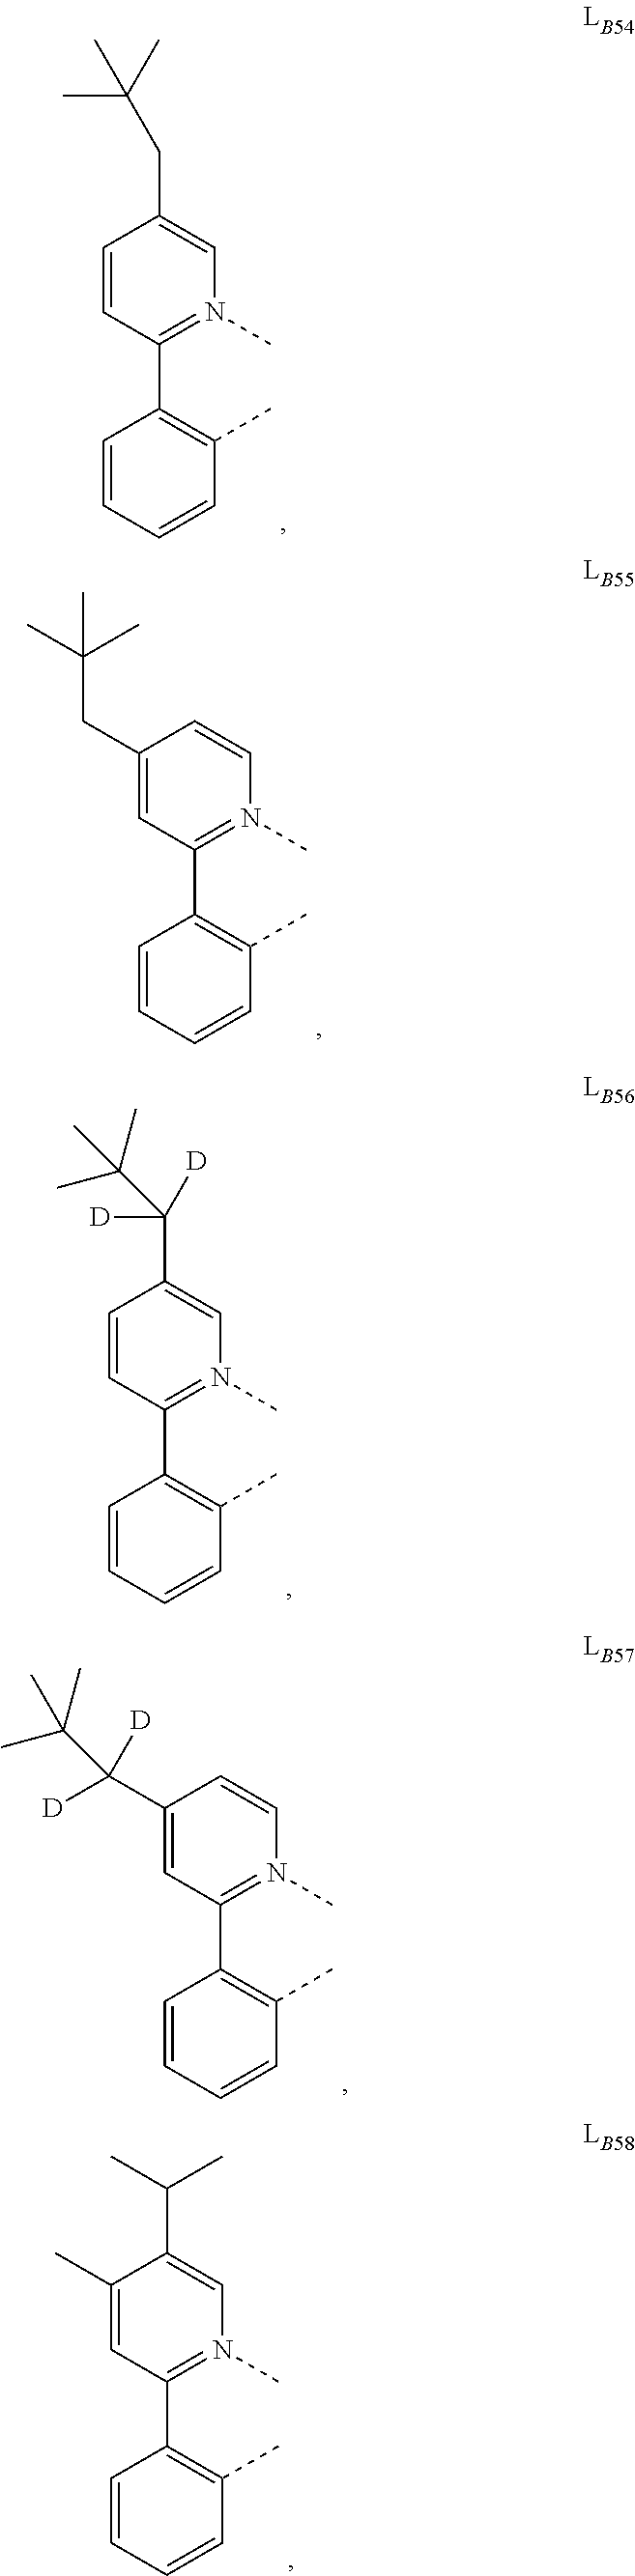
C1=CC(C2=C(C)C=CC=C2)=N(C)C=C1CC(C)(C)C.C1=CC(C2=C(C)C=CC=C2)=N(C)C=C1C(C(C)(C)C)([D])[D].C1(CC(C)(C)C)=CC(C2=C(C)C=CC=C2)=N(C)C=C1.C1(C(C(C)(C)C)([D])[D])=CC(C2=C(C)C=CC=C2)=N(C)C=C1.C1(C)=CC(C2=C(C)C=CC=C2)=N(C)C=C1C(C)C
